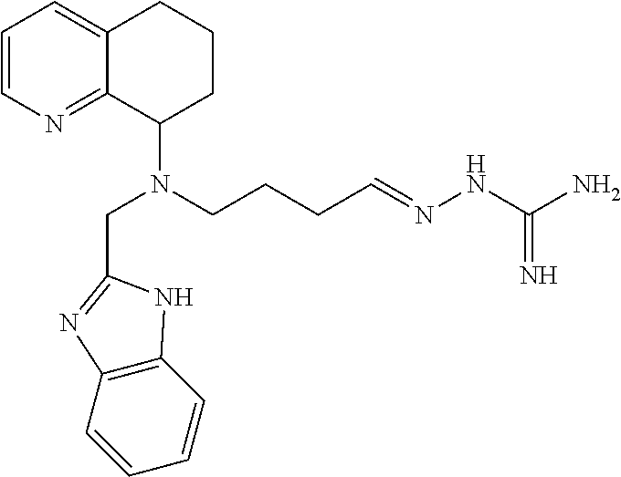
C1=CN=C2C(=C1)CCCC2N(CC1=NC2=C(C=CC=C2)N1)CCCC=NNC(N)=N
